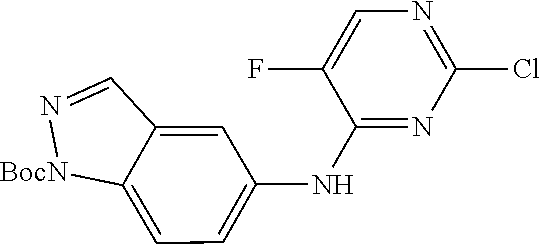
C1(Cl)=NC=C(F)C(NC2=CC=C3C(=C2)C=N[BocN]3)=N1
